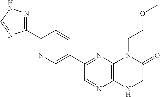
C1(C2=NC3=C(N=C2)NCC(=O)N3CCOC)=CN=C(C2=NNC=N2)C=C1
